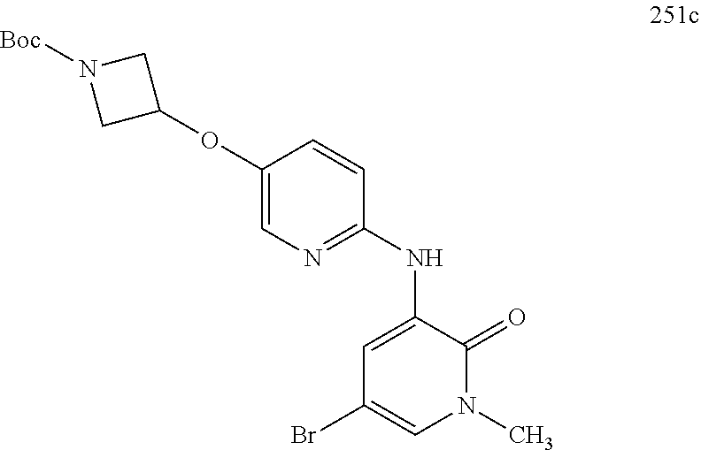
C1=C(NC2=NC=C(OC3CN([Boc])C3)C=C2)C(=O)N(C)C=C1Br
